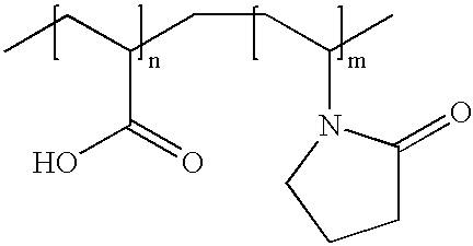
CCC(CCC(C)N1C(=O)CCC1)C(=O)O
